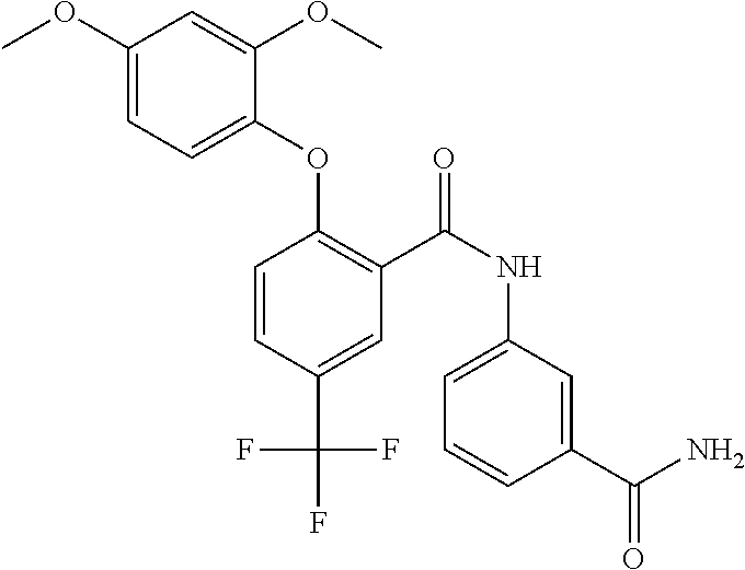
C1(OC)=CC=C(OC2=C(C(NC3=CC=CC(C(=O)N)=C3)=O)C=C(C(F)(F)F)C=C2)C(OC)=C1
